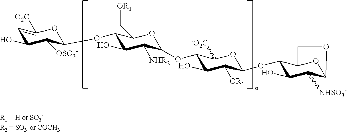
C1=C([-O2C])OC(OC2C(O)C([NHR2])C(OC3C(O)C([OR1])C(OC4C(O)C([NHSO3-])C5OC4CCO5)OC3[-O2C])OC2C[OR1])C([OSO3-])C1O
